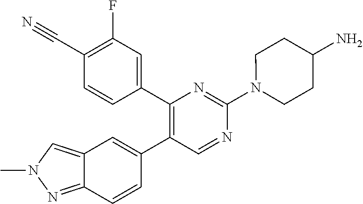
C1(F)=C(C#N)C=CC(C2=C(C3=CC4=CN(C)N=C4C=C3)C=NC(N3CCC(N)CC3)=N2)=C1
